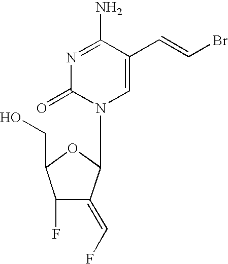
N1=C(N)C(C=CBr)=CN(C2C(=CF)C(F)C(CO)O2)C1=O
